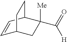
C1=CC2C(C([H])=O)([Me])CC1CC2
